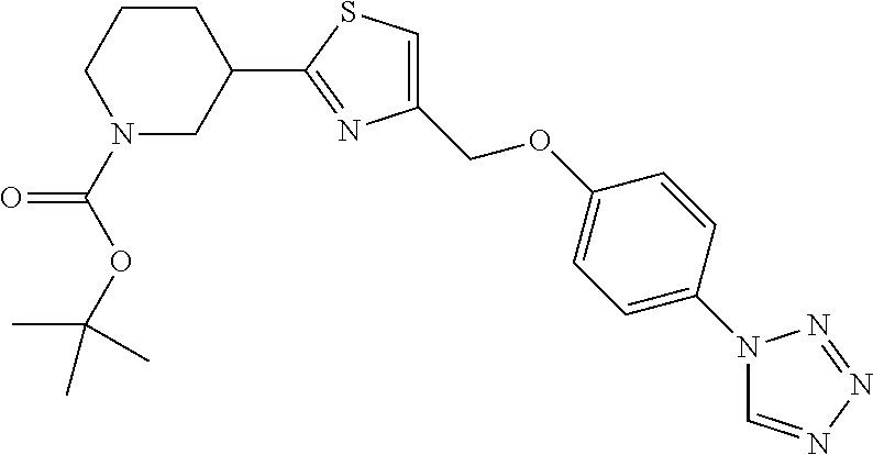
N1(C(OC(C)(C)C)=O)CC(C2=NC(COC3=CC=C(N4C=NN=N4)C=C3)=CS2)CCC1
